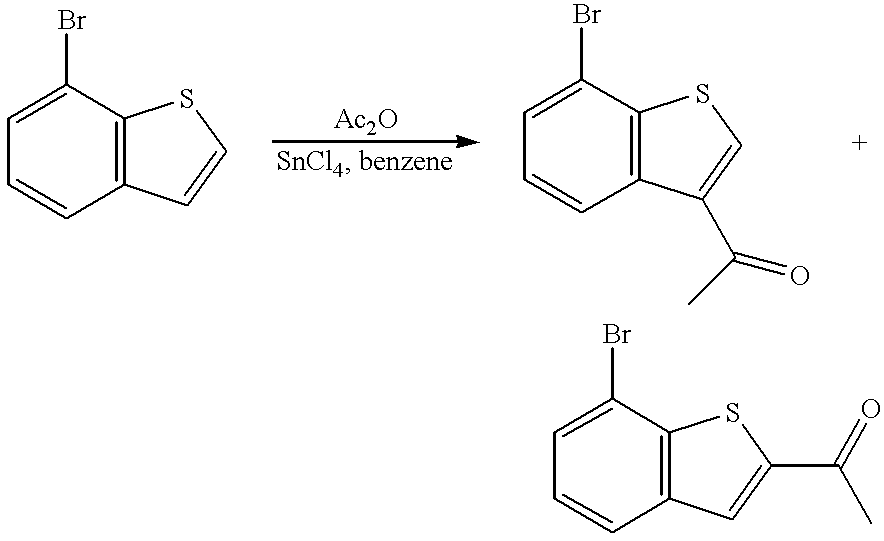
C1=C(Br)C2=C(C=C1)C=CS2.C1=C(Br)C2=C(C=C1)C(C(=O)C)=CS2.C1=C(Br)C2=C(C=C1)C=C(C(=O)C)S2
